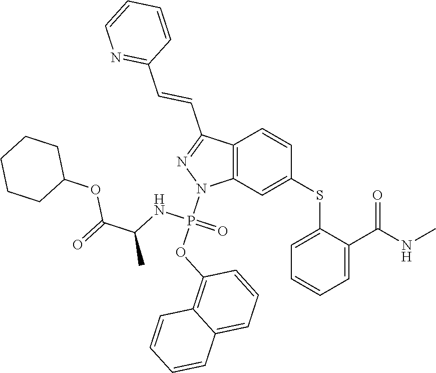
C1(SC2=CC3=C(C=C2)C(C=CC2=NC=CC=C2)=NN3P(OC2=C3C(=CC=C2)C=CC=C3)(NC(C)C(=O)OC2CCCCC2)=O)=CC=CC=C1C(NC)=O
